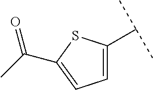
C1=C(C(C)C)SC(C(C)=O)=C1
